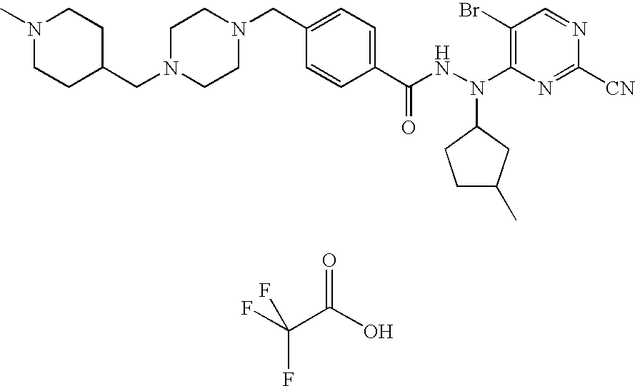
C1=NC([CN])=NC(N(NC(C2=CC=C(CN3CCN(CC4CCN(C)CC4)CC3)C=C2)=O)C2CC(C)CC2)=C1Br.FC(C(O)=O)(F)F
